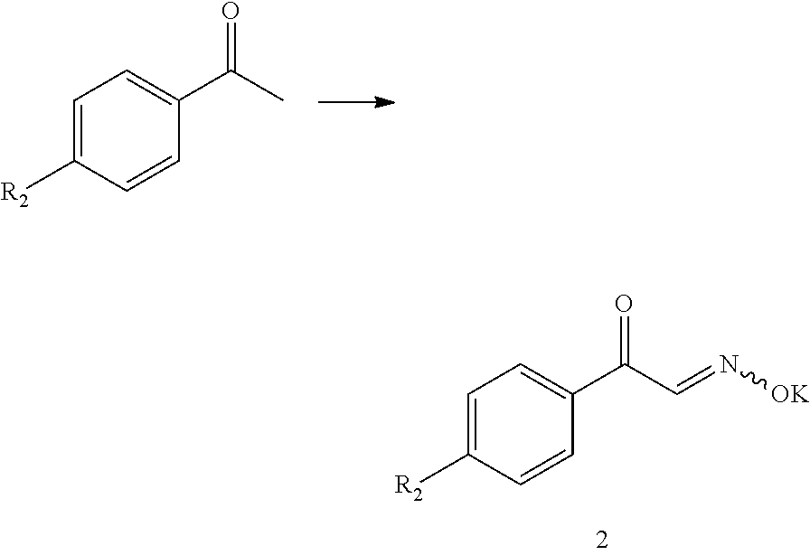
C1=C([R2])C=CC(C(C=N[OK])=O)=C1.C1=C([R2])C=CC(C(C)=O)=C1
